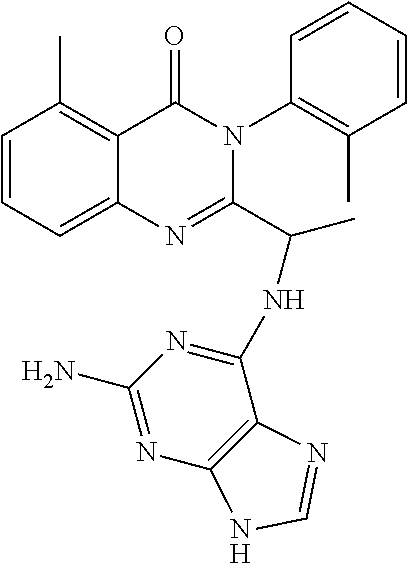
C1=CC=C2C(=C1C)C(=O)N(C1=C(C)C=CC=C1)C(C(NC1=NC(N)=NC3=C1N=CN3)C)=N2
